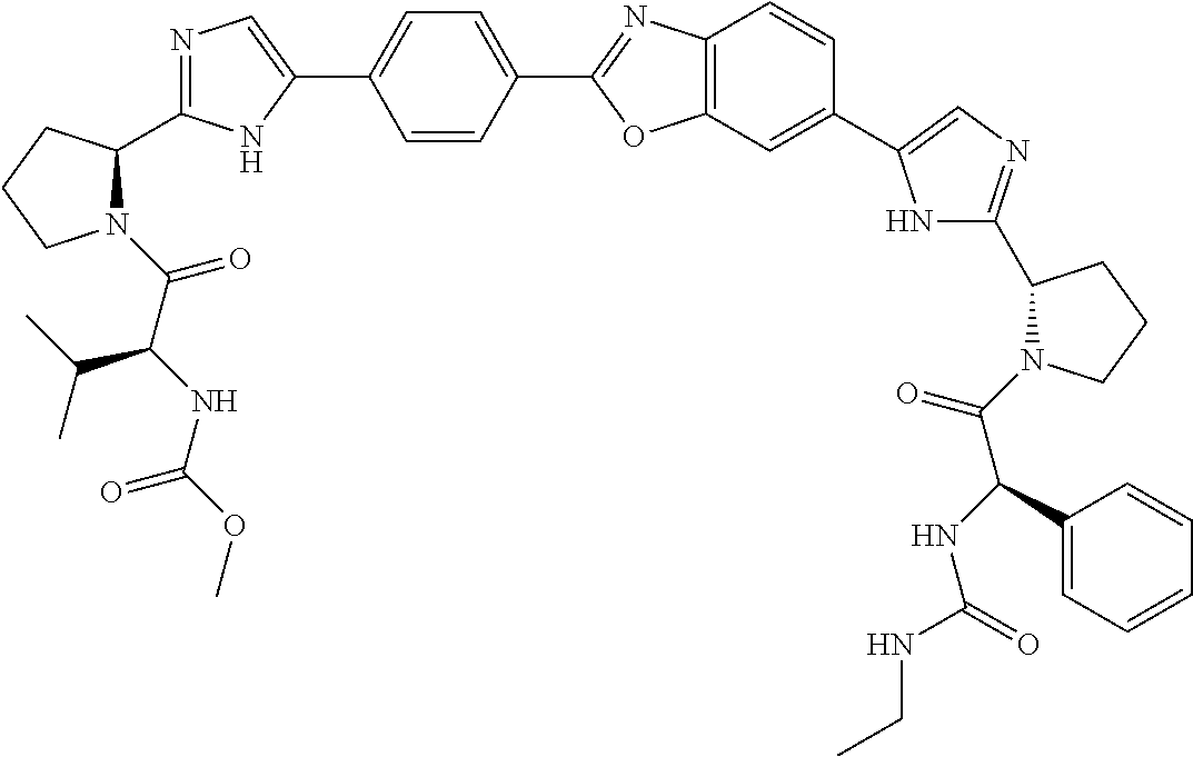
C(=O)(C(NC(OC)=O)C(C)C)N1C(C2=NC=C(C3=CC=C(C4=NC5=C(O4)C=C(C4=CN=C(C6N(C(C(NC(NCC)=O)C7=CC=CC=C7)=O)CCC6)N4)C=C5)C=C3)N2)CCC1
